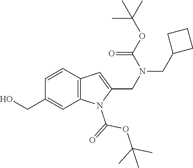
C1=CC2=C(C=C1CO)N(C(=O)OC(C)(C)C)C(CN(CC1CCC1)C(OC(C)(C)C)=O)=C2
